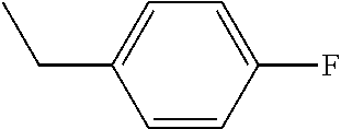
C1=CC(F)=CC=C1CC
